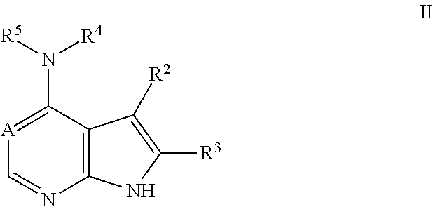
C1(N([R5])[R4])=[A]C=NC2=C1C([R2])=C([R3])N2
